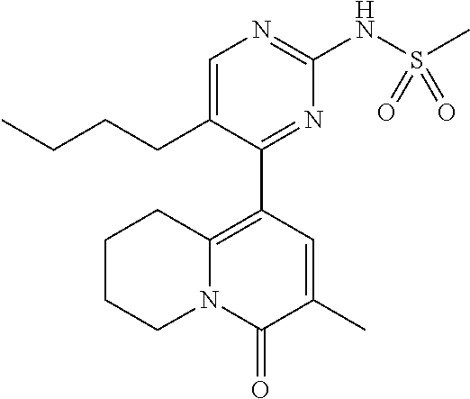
N12C(=C(C3=NC(NS(C)(=O)=O)=NC=C3CCCC)C=C(C)C1=O)CCCC2
